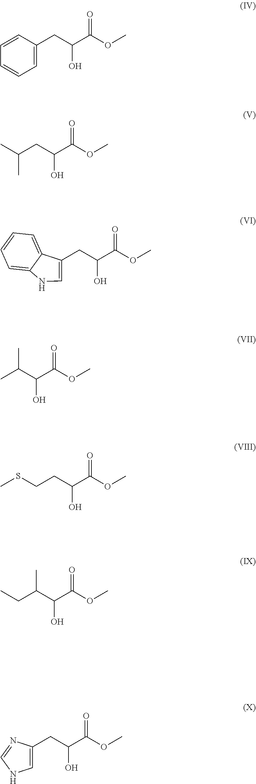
C1=C(CC(C(OC)=O)O)C=CC=C1.CC(C)CC(C(OC)=O)O.C(C(C(OC)=O)O)C1=CNC2=CC=CC=C12.CC(C)C(O)C(=O)OC.C(CSC)C(O)C(=O)OC.C(CC)(C(O)C(=O)OC)C.C(C(O)C(=O)OC)C1=CNC=N1
